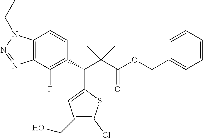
C12=C(C(F)=C(C(C(C(OCC3=CC=CC=C3)=O)(C)C)C3=CC(CO)=C(Cl)S3)C=C1)N=NN2CC
